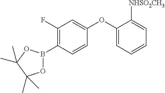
C1=CC(OC2=CC=CC=C2[NHSO2CH3])=CC(F)=C1B1OC(C)(C)C(C)(C)O1
